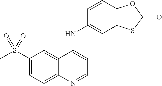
C1(S(C)(=O)=O)=CC=C2C(=C1)C(NC1=CC3=C(C=C1)OC(=O)S3)=CC=N2
